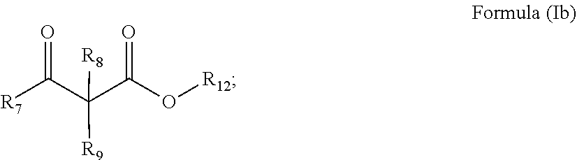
[R7]C(C([R9])(C(=O)O[R12])[R8])=O
